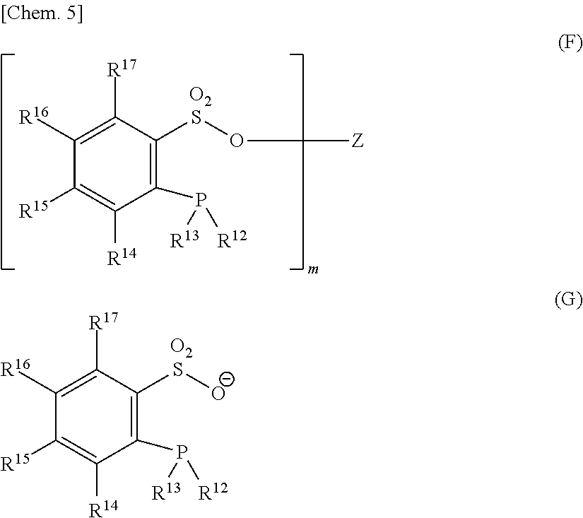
C1([R17])=C([R16])C([R15])=C([R14])C(P([R12])[R13])=C1SO[Z].[O2].C1([R17])=C([R16])C([R15])=C([R14])C(P([R12])[R13])=C1S[O-].[O2]
